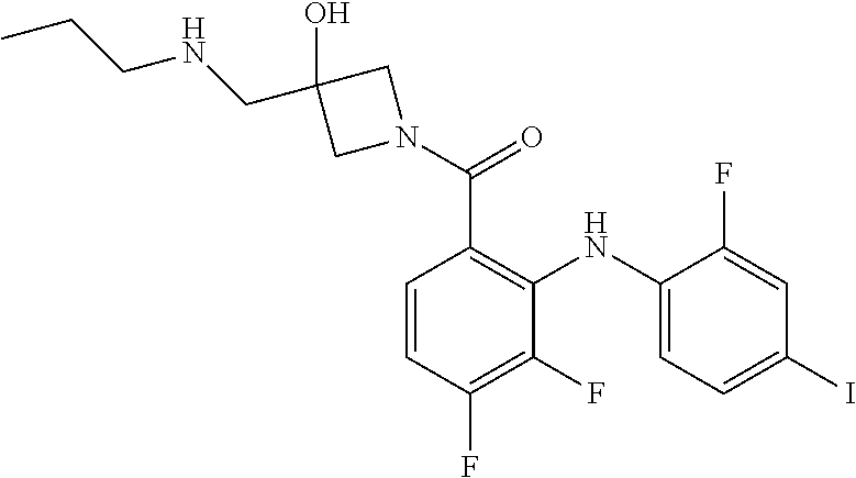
C1=CC(F)=C(F)C(NC2=CC=C(I)C=C2F)=C1C(N1CC(O)(CNCCC)C1)=O
